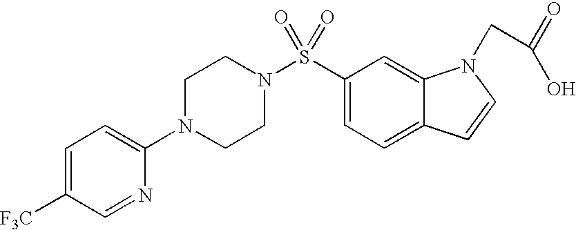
C1=C(S(N2CCN(C3=CC=C([F3C])C=N3)CC2)(=O)=O)C=C2C(=C1)C=CN2CC(=O)O
